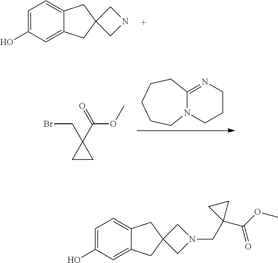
C1=C(O)C=C2C(=C1)CC1(C2)CNC1.C12=NCCCN1CCCCC2.BrCC1(C(OC)=O)CC1.C1=C(O)C=C2C(=C1)CC1(C2)CN(CC2(C(OC)=O)CC2)C1
